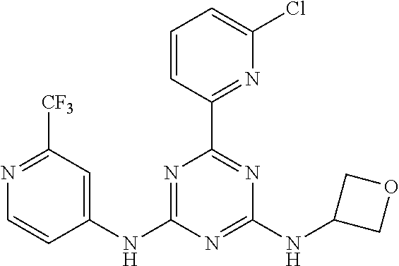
C1(NC2=NC(C3=NC(Cl)=CC=C3)=NC(NC3COC3)=N2)=CC([CF3])=NC=C1
